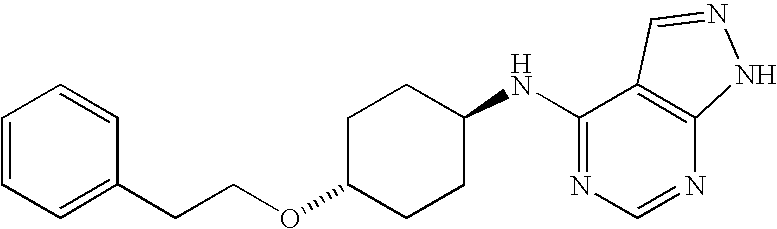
N(C1CCC(OCCC2=CC=CC=C2)CC1)C1=NC=NC2=C1C=NN2
